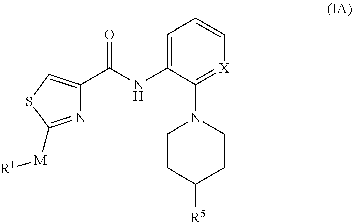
N1=C([M][R1])SC=C1C(NC1=CC=C[X]=C1N1CCC([R5])CC1)=O
